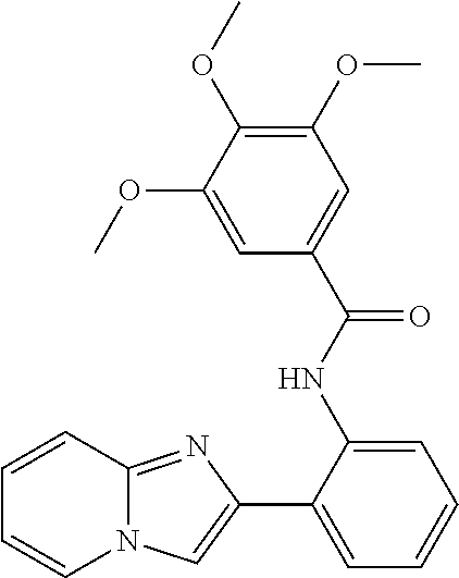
C1(C2=CN3C(=N2)C=CC=C3)=CC=CC=C1NC(C1=CC(OC)=C(OC)C(OC)=C1)=O
